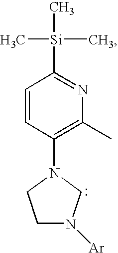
C1=CC(N2CCN([Ar])C2)=C(C)N=C1[Si](C)(C)C
